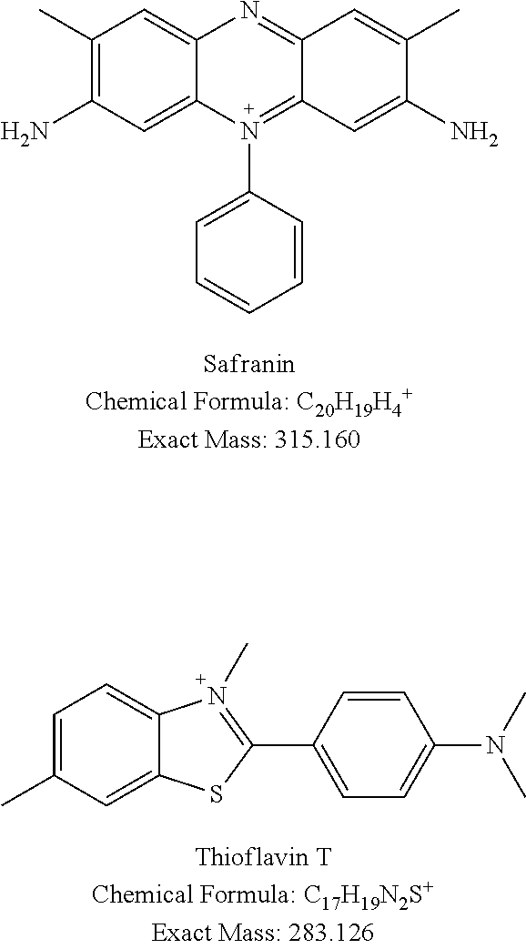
C1(C)=C(N)C=C2C(=C1)N=C1C(=N2C2=CC=CC=C2)C=C(N)C(C)=C1.C1=C(C)C=C2C(=C1)N(C)=C(C1=CC=C(N(C)C)C=C1)S2
